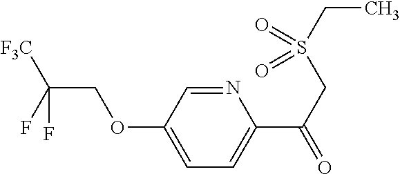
C1(C(=O)CS(CC)(=O)=O)=CC=C(OCC([F3C])(F)F)C=N1
